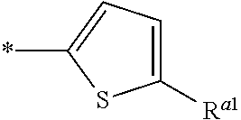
C1([Ra1])=CC=C(*)S1
